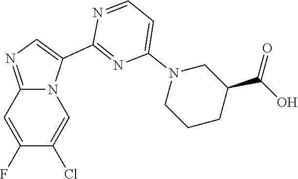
N1=CC=C(N2CCCC(C(=O)O)C2)N=C1C1=CN=C2N1C=C(Cl)C(F)=C2
